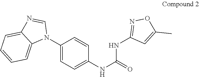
C1(N2C=NC3=CC=CC=C23)=CC=C(NC(=O)NC2=NOC(C)=C2)C=C1
